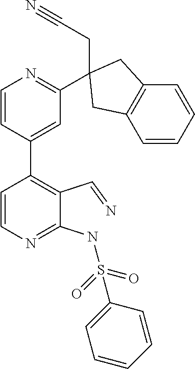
C1=CN=C(NS(=O)(=O)C2=CC=CC=C2)C(C=N)=C1C1=CC(C2(CC#N)CC3=C(C=CC=C3)C2)=NC=C1
